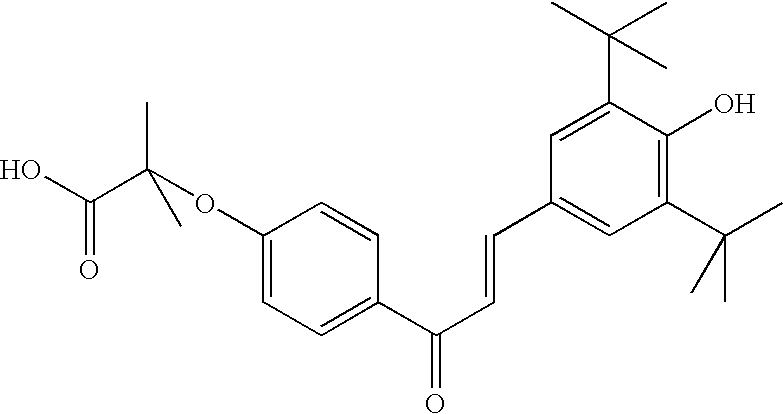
C1(OC(C(O)=O)(C)C)=CC=C(C(C=CC2=CC(C(C)(C)C)=C(O)C(C(C)(C)C)=C2)=O)C=C1
